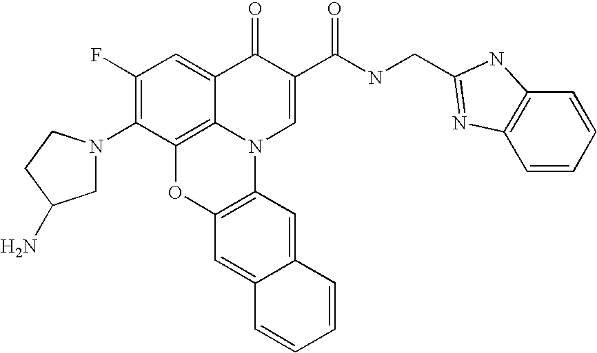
C1(F)=C(N2CC(N)CC2)C2=C3C(=C1)C(=O)C(C(NCC1=NC4=C(C=CC=C4)N1)=O)=CN3C1=C(O2)C=C2C(=C1)C=CC=C2
